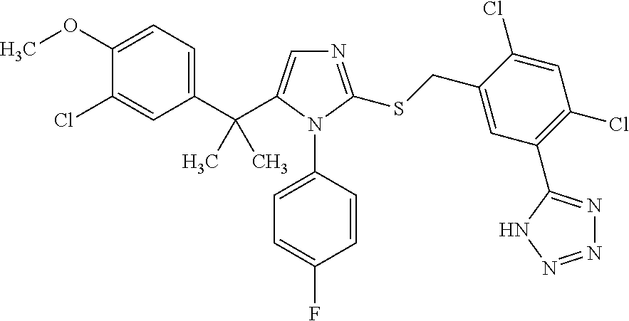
C1(OC)=CC=C(C(C2=CN=C(SCC3=CC(C4=NN=NN4)=C(Cl)C=C3Cl)N2C2=CC=C(F)C=C2)(C)C)C=C1Cl
